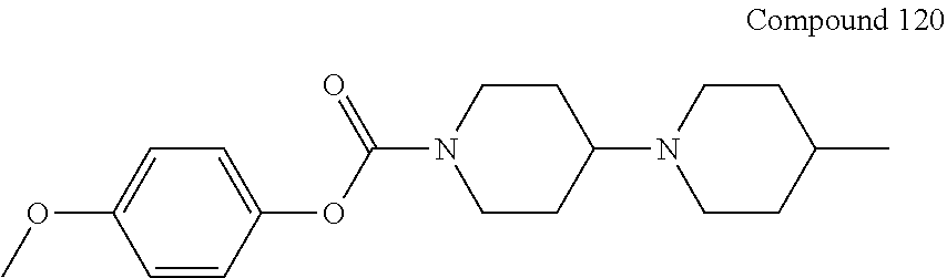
C(N1CCC(N2CCC(C)CC2)CC1)(OC1=CC=C(OC)C=C1)=O
